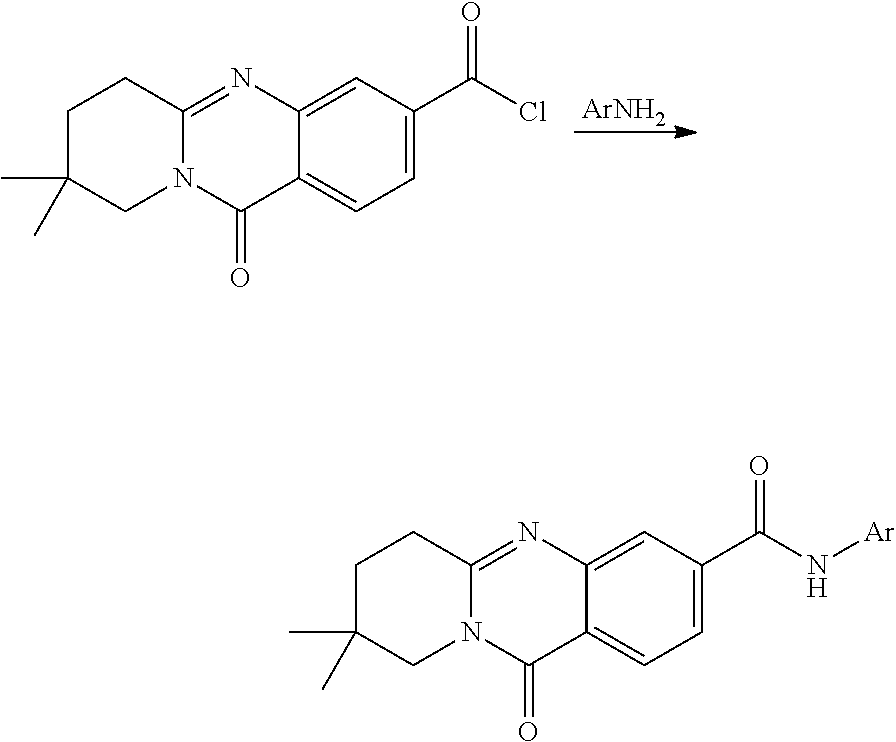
[ArNH2].C1C(C)(C)CN2C(=NC3=CC(C(Cl)=O)=CC=C3C2=O)C1.C1C(C)(C)CN2C(=NC3=CC(C(N[Ar])=O)=CC=C3C2=O)C1
